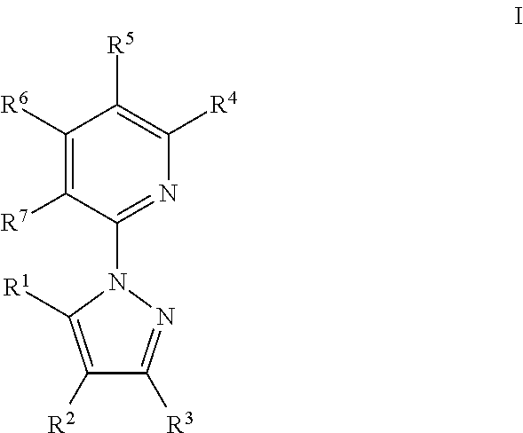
C1([R6])=C([R7])C(N2C([R1])=C([R2])C([R3])=N2)=NC([R4])=C1[R5]
